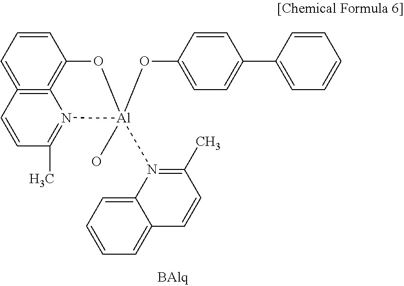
C1=C2=C3=C(C=C1)O[Al](OC1=CC=C(C4=CC=CC=C4)C=C1)(N1=C(C)C=CC4=CC=CC=C14)(O)N3=C(C)C=C2
